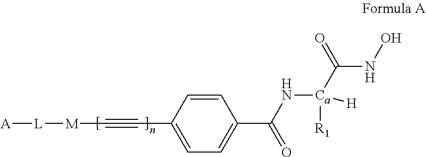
C1=CC(C#C[M][L][A])=CC=C1C(N[Ca](C(NO)=O)([R1])[H])=O
